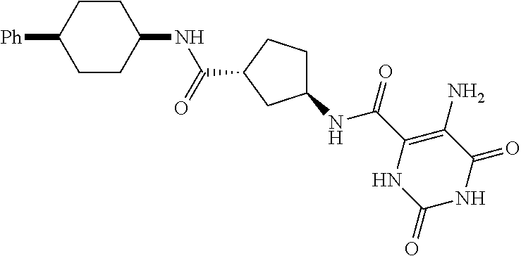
C(C1=C(N)C(=O)NC(=O)N1)(=O)NC1CCC(C(NC2CCC([Ph])CC2)=O)C1
